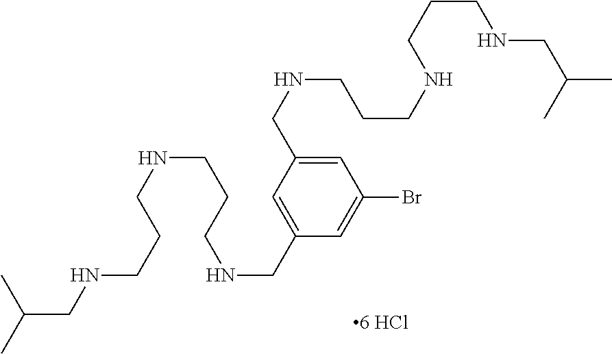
C1=C(CNCCCNCCCNCC(C)C)C=C(CNCCCNCCCNCC(C)C)C=C1Br
